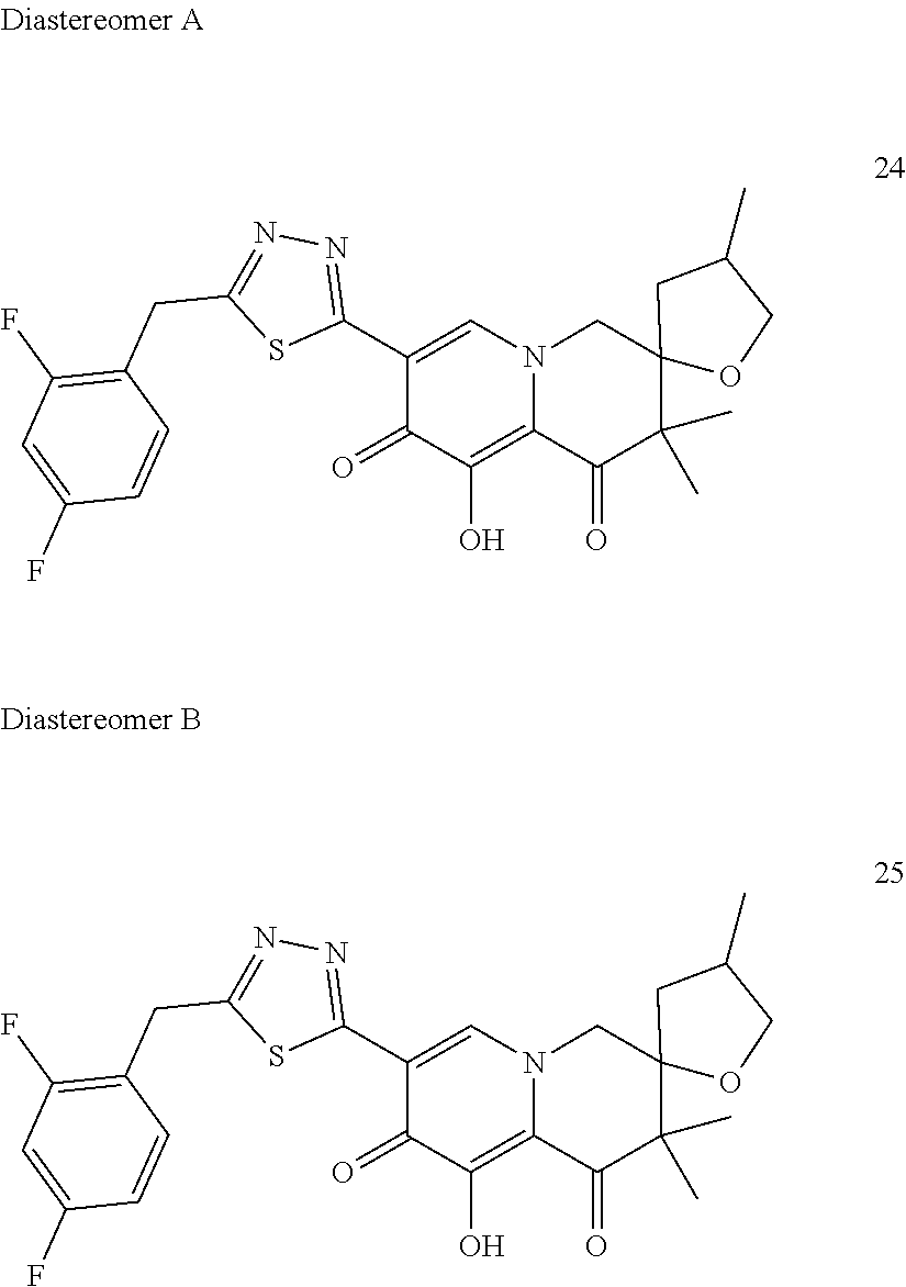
C1(C2=CN3C(=C(O)C2=O)C(=O)C(C)(C)C2(C3)CC(C)CO2)=NN=C(CC2=C(F)C=C(F)C=C2)S1.C1(C2=CN3C(=C(O)C2=O)C(=O)C(C)(C)C2(C3)CC(C)CO2)=NN=C(CC2=C(F)C=C(F)C=C2)S1
